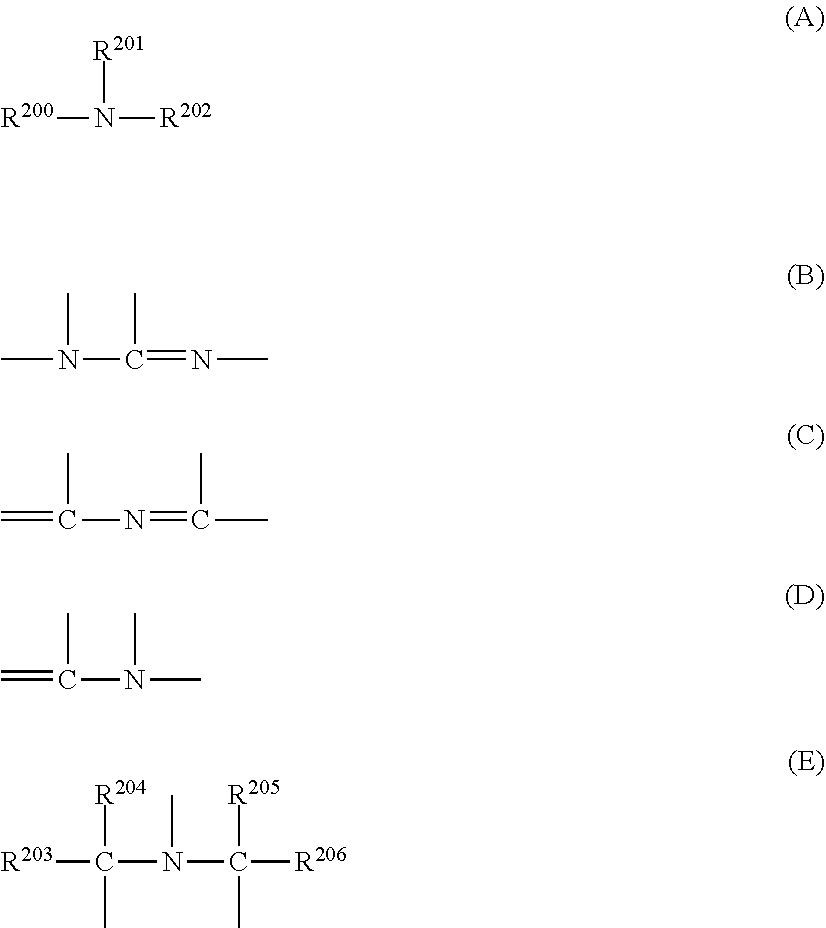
[R200]N([R202])[R201].CN(C(=NC)C)C.C=C(N=C(C)C)C.C=C(N(C)C)C.[R203]C(C)([R204])N(C(C)([R205])[R206])C
